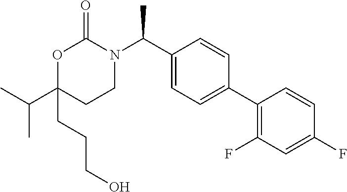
CC(C1=CC=C(C2=C(F)C=C(F)C=C2)C=C1)N1C(=O)OC(C(C)C)(CCCO)CC1
